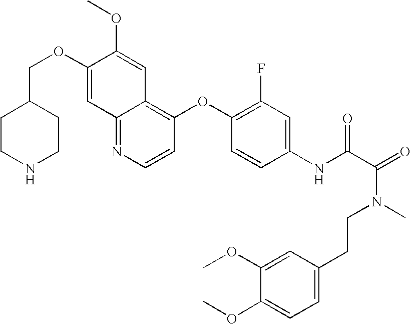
C12=NC=CC(OC3=C(F)C=C(NC(C(N(CCC4=CC=C(OC)C(OC)=C4)C)=O)=O)C=C3)=C1C=C(OC)C(OCC1CCNCC1)=C2
